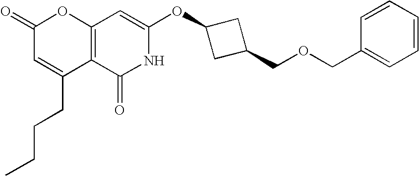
C12=C(C(=O)NC(OC3CC(COCC4=CC=CC=C4)C3)=C1)C(CCCC)=CC(=O)O2
